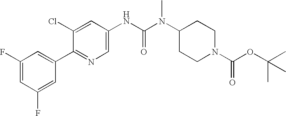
C1(F)=CC(F)=CC(C2=NC=C(NC(N(C3CCN(C(=O)OC(C)(C)C)CC3)C)=O)C=C2Cl)=C1
